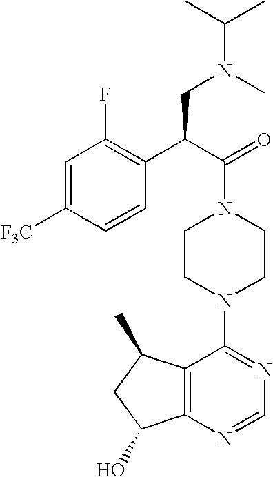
C(N1CCN(C2=NC=NC3=C2C(C)CC3O)CC1)(C(C1=C(F)C=C([F3C])C=C1)CN(C(C)C)C)=O
